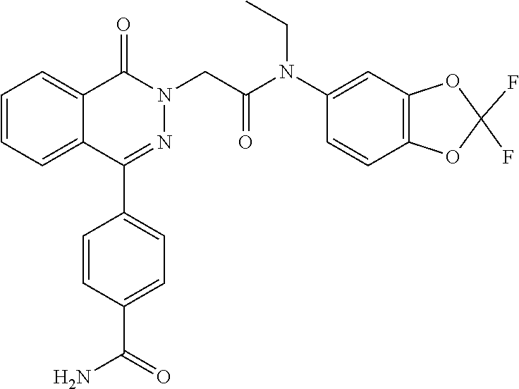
C1=CC=C2C(=C1)C(=O)N(CC(=O)N(C1=CC3=C(C=C1)OC(F)(F)O3)CC)N=C2C1=CC=C(C(N)=O)C=C1
